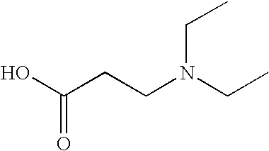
C(O)(CCN(CC)CC)=O
